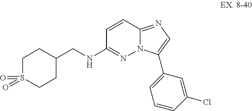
C1=CC2=NC=C(C3=CC=CC(Cl)=C3)N2N=C1NCC1CCS(=O)(=O)CC1
